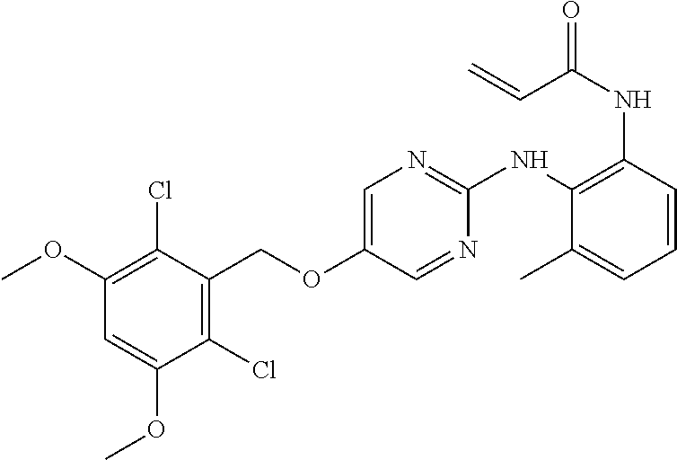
C1(Cl)=C(COC2=CN=C(NC3=C(NC(C=C)=O)C=CC=C3C)N=C2)C(Cl)=C(OC)C=C1OC
